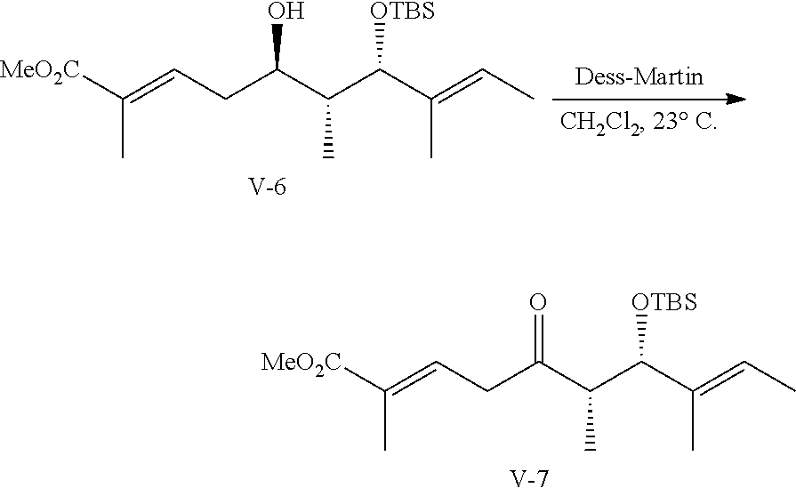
[V].C(C(=O)C(C([OTBS])C(C)=CC)C)C=C([MeO2C])C.[V].C(C(O)C(C([OTBS])C(C)=CC)C)C=C([MeO2C])C
